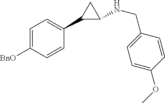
C1=C([BnO])C=CC(C2C(NCC3=CC=C(OC)C=C3)C2)=C1
